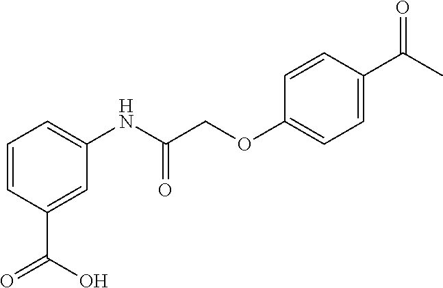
C1=CC(C(=O)O)=CC(NC(COC2=CC=C(C(C)=O)C=C2)=O)=C1
